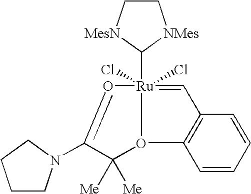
[Ru]12(Cl)(C3[MesN]CC[NMes]3)(Cl)=CC3=C(C=CC=C3)O1C([Me])([Me])C(N1CCCC1)=O2
